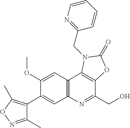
C1(OC)=CC2=C(C=C1C1=C(C)ON=C1C)N=C(CO)C1=C2N(CC2=NC=CC=C2)C(=O)O1
